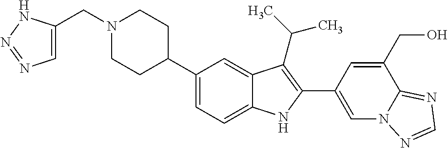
N1(CC2=CN=NN2)CCC(C2=CC=C3C(=C2)C(C(C)C)=C(C2=CN4C(=NC=N4)C(CO)=C2)N3)CC1
